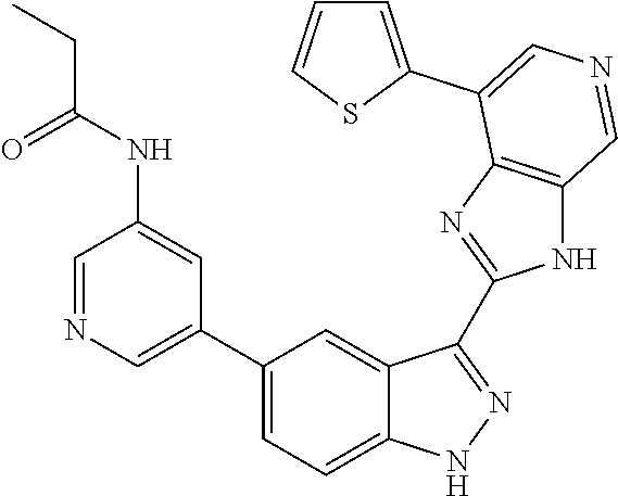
C1(C2=CN=CC(NC(CC)=O)=C2)=CC=C2C(=C1)C(C1=NC3=C(N1)C=NC=C3C1=CC=CS1)=NN2
